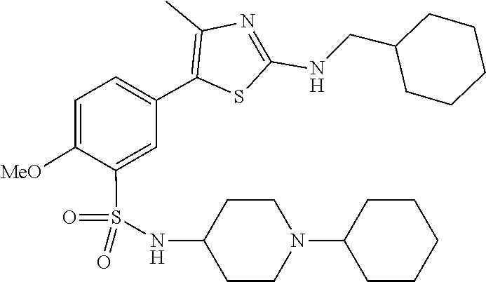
O=S(=O)(C1=CC(C2=C(C)N=C(NCC3CCCCC3)S2)=CC=C1[MeO])NC1CCN(C2CCCCC2)CC1
